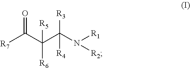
[R7]C(C(C(N([R2])[R1])([R3])[R4])([R5])[R6])=O
